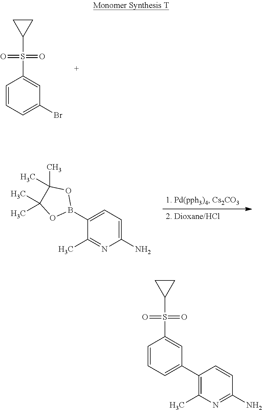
C1=CC=C(Br)C=C1S(=O)(=O)C1CC1.C1(B2OC(C)(C)C(C)(C)O2)=CC=C(N)N=C1C.C1=CC=C(C2=C(C)N=C(N)C=C2)C=C1S(=O)(=O)C1CC1
